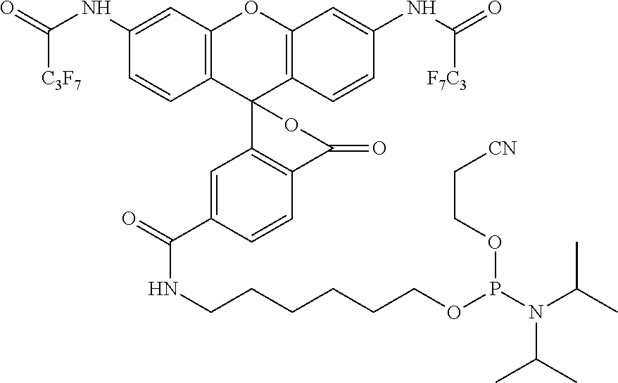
C12=C(C=C(NC(=O)[C3F7])C=C1)OC1=C(C23C2=C(C=CC(C(=O)NCCCCCCOP(N(C(C)C)C(C)C)OCC[CN])=C2)C(=O)O3)C=CC(NC(=O)[F7C3])=C1
